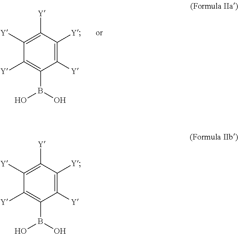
C1([Y])=C(B(O)O)C([Y])=C([Y])C([Y])=C1[Y].C1([Y])=C(B(O)O)C([Y])=C([Y])C([Y])=C1[Y]
